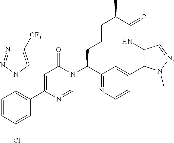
C1(N2C=NC(C3=C(N4C=C([CF3])N=N4)C=CC(Cl)=C3)=CC2=O)C2=NC=CC(=C2)C2=C(NC(=O)C(C)CCC1)C=NN2C
